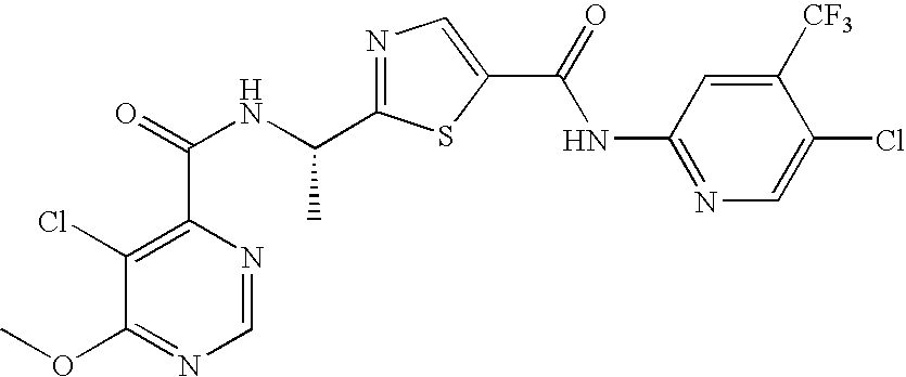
C1=NC(C(=O)NC(C2=NC=C(C(NC3=NC=C(Cl)C([CF3])=C3)=O)S2)C)=C(Cl)C(OC)=N1
